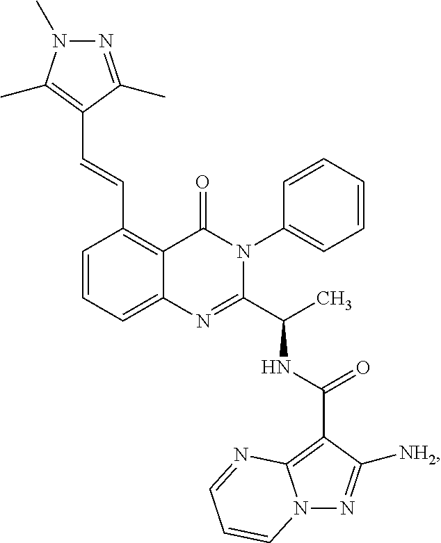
C1=CC=C2C(=C1C=CC1=C(C)N(C)N=C1C)C(=O)N(C1=CC=CC=C1)C(C(C)NC(=O)C1=C3N(N=C1[NH2])C=CC=N3)=N2
